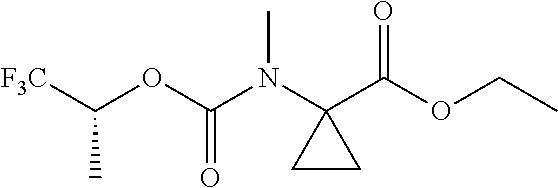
[F3C]C(OC(=O)N(C1(C(OCC)=O)CC1)C)C
